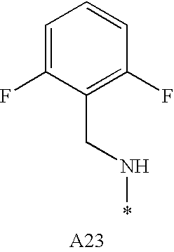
C1=C(F)C(CN*)=C(F)C=C1
